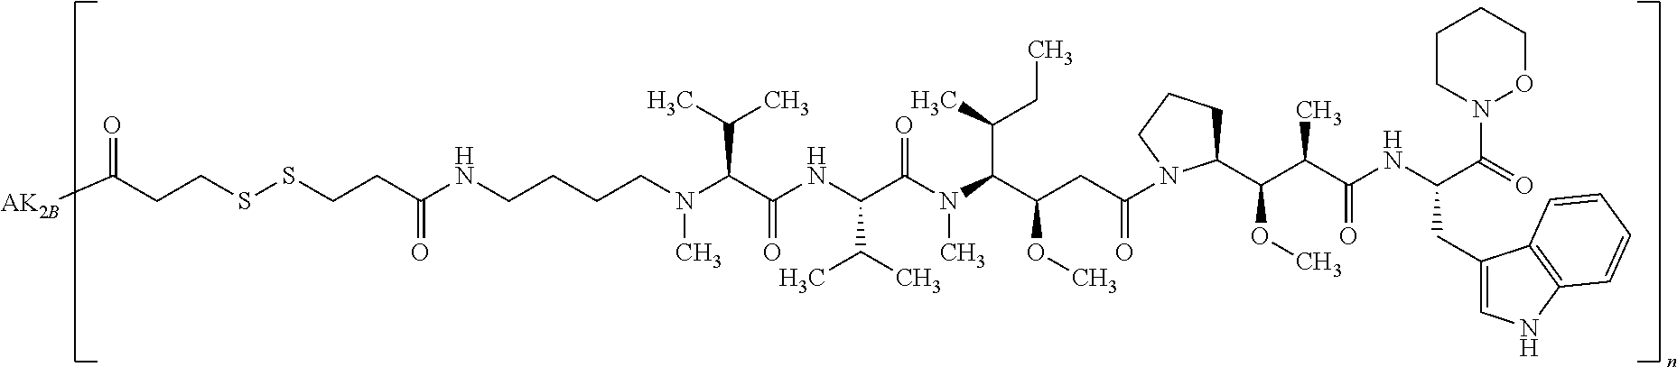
C(C(NCCCCN(C(C(NC(C(N(C(C(CC(=O)N1C(C(C(C(NC(C(=O)N2OCCCC2)CC2=CNC3=C2C=CC=C3)=O)C)OC)CCC1)OC)C(C)CC)C)=O)C(C)C)=O)C(C)C)C)=O)CSSCCC([AK2B])=O
